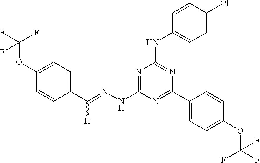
C1(C(=NNC2=NC(NC3=CC=C(Cl)C=C3)=NC(C3=CC=C(OC(F)(F)F)C=C3)=N2)[H])=CC=C(OC(F)(F)F)C=C1
